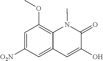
[O2N]C1=CC(OC)=C2C(=C1)C=C(O)C(=O)N2C
